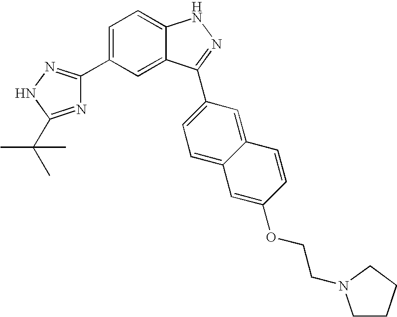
C1=C(C2=NNC(C(C)(C)C)=N2)C=C2C(=C1)NN=C2C1=CC=C2C(=C1)C=CC(OCCN1CCCC1)=C2
